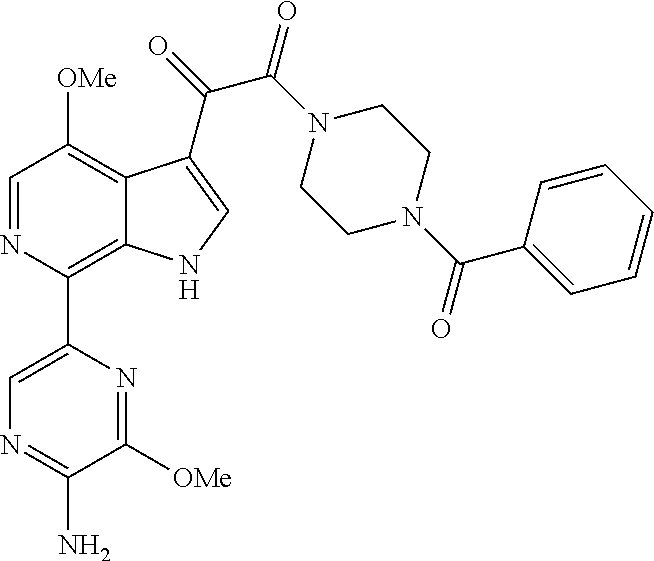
N1=C(N)C([OMe])=NC(C2=C3C(=C([OMe])C=N2)C(C(=O)C(N2CCN(C(C4=CC=CC=C4)=O)CC2)=O)=CN3)=C1
